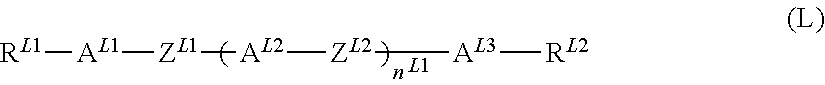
[AL1]([RL1])[ZL1][AL2][ZL2][AL3][RL2]
